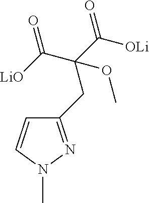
C1(CC(C([OLi])=O)(C([LiO])=O)OC)=NN(C)C=C1
